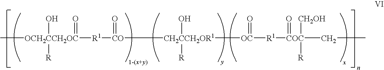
C[OCH2CCH2OC]([R1][CO]([CH2CCH2OR1]([OC]([R1][COC](CC)(=O)([CH2OH])[R])=O)(O)[R])=O)(O)([R])=O
